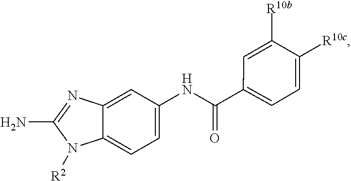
C12=CC=C(NC(=O)C3=CC=C([R10c])C([R10b])=C3)C=C1N=C(N)N2[R2]
